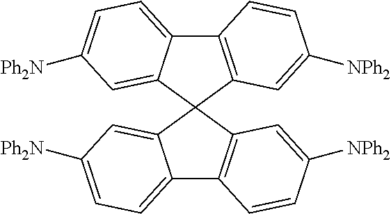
C12=C(C=C([NPh2])C=C1)C1(C3=CC([Ph2N])=CC=C23)C2=CC([Ph2N])=CC=C2C2=C1C=C([NPh2])C=C2
